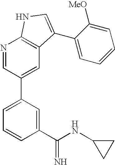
N1=CC(C2=CC=CC(C(NC3CC3)=N)=C2)=CC2=C1NC=C2C1=CC=CC=C1[MeO]
